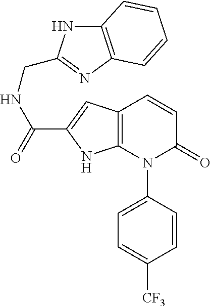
C12=C(C=C(C(NCC3=NC4=C(N3)C=CC=C4)=O)N1)C=CC(=O)N2C1=CC=C([CF3])C=C1
